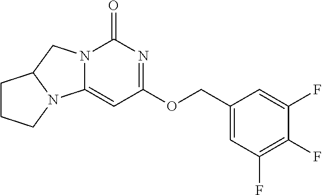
N12C(=CC(OCC3=CC(F)=C(F)C(F)=C3)=NC1=O)N1C(C2)CCC1
